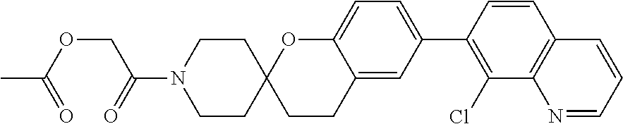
O(CC(=O)N1CCC2(CC1)CCC1=CC(C3=C(Cl)C4=C(C=C3)C=CC=N4)=CC=C1O2)C(=O)C
